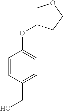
C1(CO)=CC=C(OC2COCC2)C=C1
